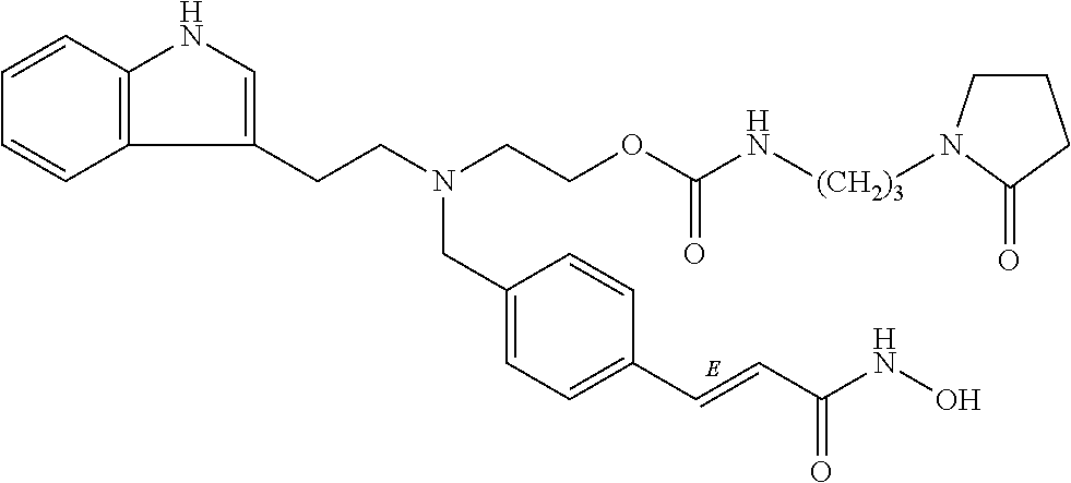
C12=C(C=CC=C1)NC=C2CCN(CCOC(N[(CH2)3]N1CCCC1=O)=O)CC1=CC=C(C=CC(NO)=O)C=C1
